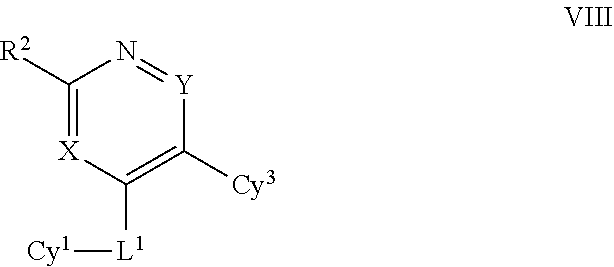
[X]1=C([R2])N=[Y]C([Cy3])=C1[L1][Cy1]
